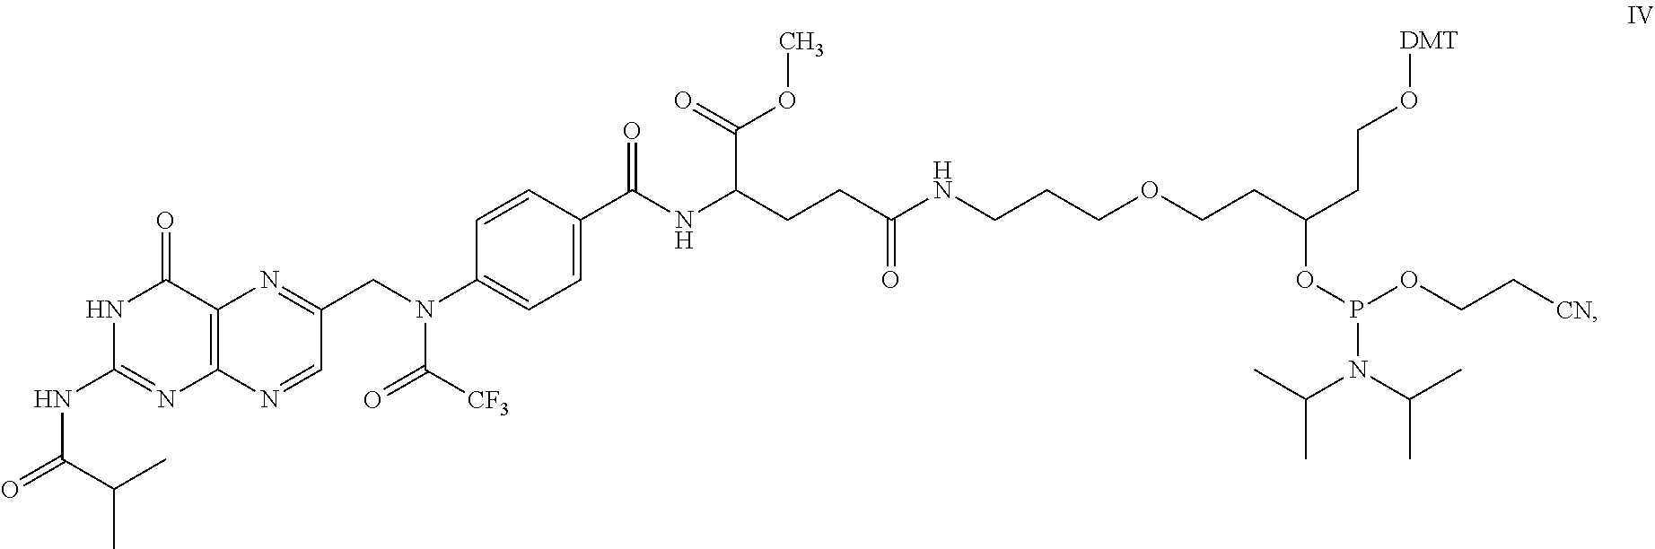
C12=C(C(=O)NC(NC(=O)C(C)C)=N1)N=C(CN(C([CF3])=O)C1=CC=C(C(NC(CCC(NCCCOCCC(CCO[DMT])OP(OCC[CN])N(C(C)C)C(C)C)=O)C(=O)OC)=O)C=C1)C=N2
